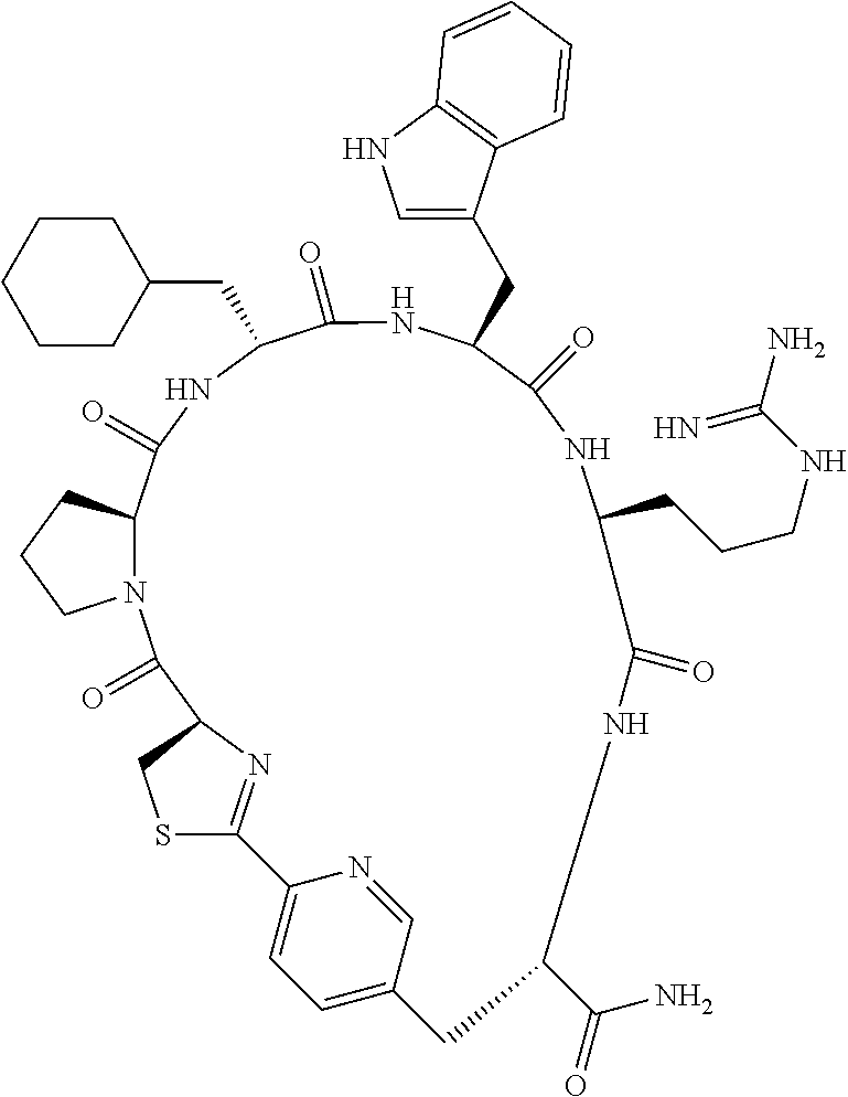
C1CCN2C(=O)C3N=C(SC3)C3=CC=C(C=N3)CC(C(=O)N)NC(=O)C(CCCNC(N)=N)NC(=O)C(CC3=CNC4=C3C=CC=C4)NC(=O)C(CC3CCCCC3)NC(=O)C12
